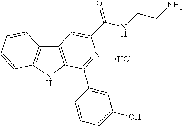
C12=C(NC3=C1C=CC=C3)C(C1=CC(O)=CC=C1)=NC(C(=O)NCCN)=C2.Cl
